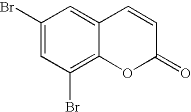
C1(Br)=CC(Br)=C2C(=C1)C=CC(=O)O2
